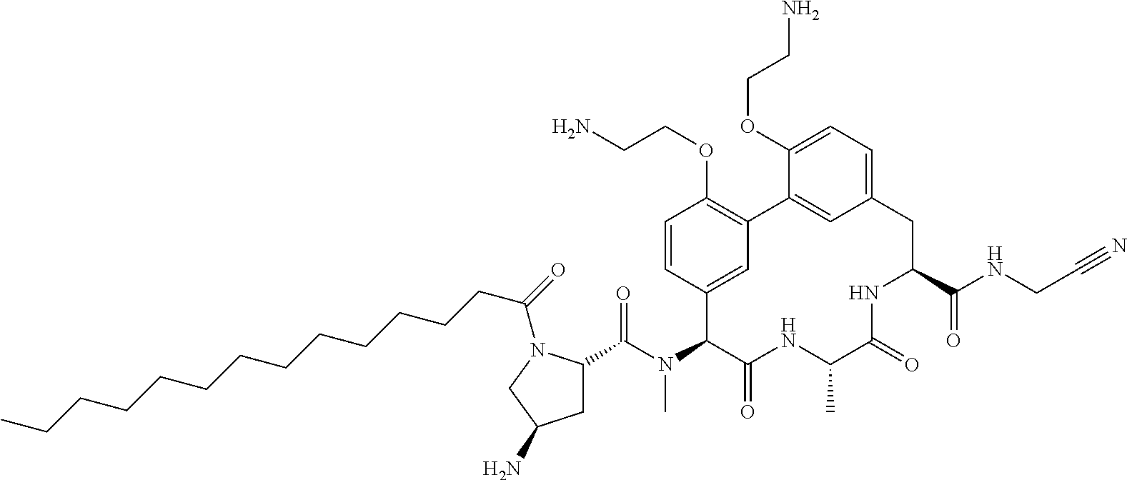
C1(C(N(C2C(=O)NC(C)C(=O)NC(C(NCC#N)=O)CC3=CC=C(OCCN)C(=C3)C3=C(OCCN)C=CC2=C3)C)=O)CC(N)CN1C(=O)CCCCCCCCCCCCC
